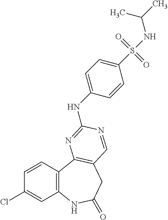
C1(Cl)=CC2=C(C=C1)C1=C(CC(=O)N2)C=NC(NC2=CC=C(S(NC(C)C)(=O)=O)C=C2)=N1
